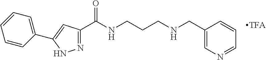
N1=C(C(NCCCNCC2=CN=CC=C2)=O)C=C(C2=CC=CC=C2)N1
